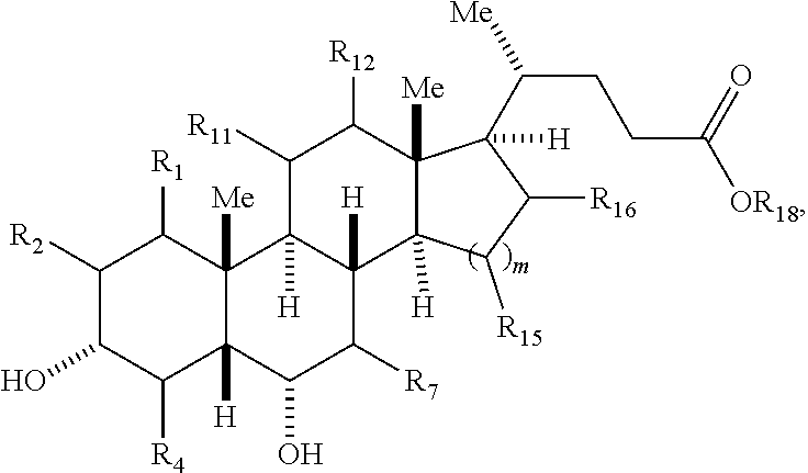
C1([R2])C(O)C([R4])C2([H])C([Me])(C1[R1])C1([H])C([H])(C([R7])C2O)C2([H])C([Me])(C([R12])C1[R11])C(C([Me])CCC([OR18])=O)([H])C([R16])C2[R15]
